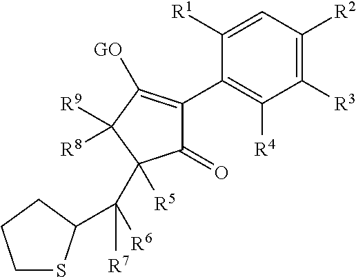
C1=C([R1])C(C2=C([GO])C([R9])([R8])C([R5])(C([R6])([R7])C3SCCC3)C2=O)=C([R4])C([R3])=C1[R2]
